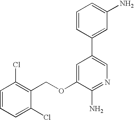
C1=CC=C(Cl)C(COC2=CC(C3=CC(N)=CC=C3)=CN=C2N)=C1Cl
